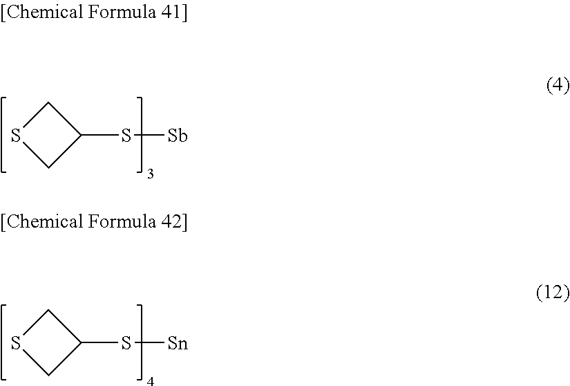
C1(S[Sb])CSC1.C1(S[Sn])CSC1
